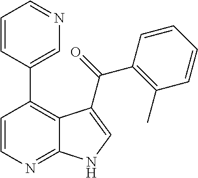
C1=CC(C2=C3C(=NC=C2)NC=C3C(C2=C(C)C=CC=C2)=O)=CN=C1
